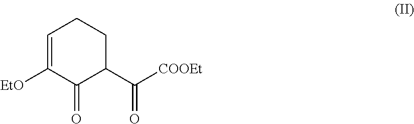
C1=C([EtO])C(=O)C(C([COOEt])=O)CC1
